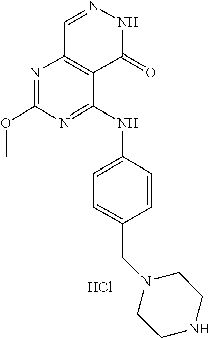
N1=C(OC)N=C(NC2=CC=C(CN3CCNCC3)C=C2)C2=C1C=NNC2=O.Cl
